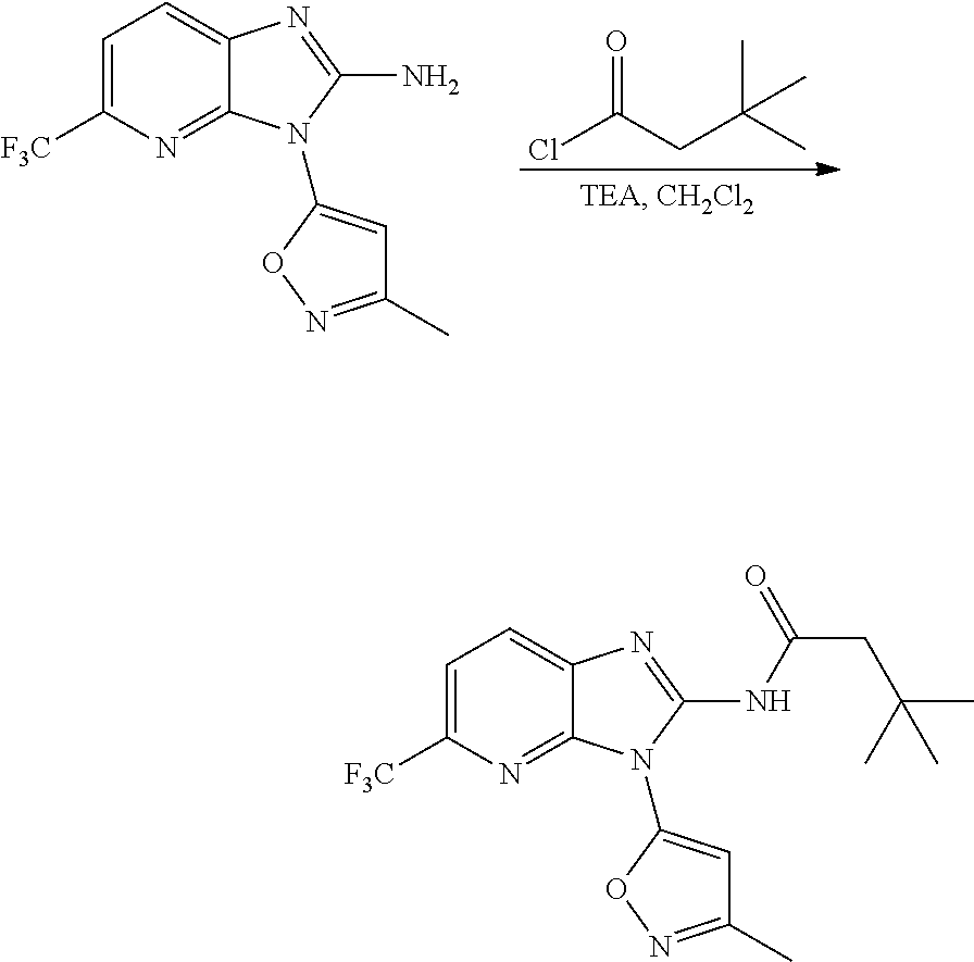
ClC(=O)CC(C)(C)C.C1=C([F3C])N=C2C(=C1)N=C(N)N2C1=CC(C)=NO1.C1=C([F3C])N=C2C(=C1)N=C(NC(CC(C)(C)C)=O)N2C1=CC(C)=NO1
